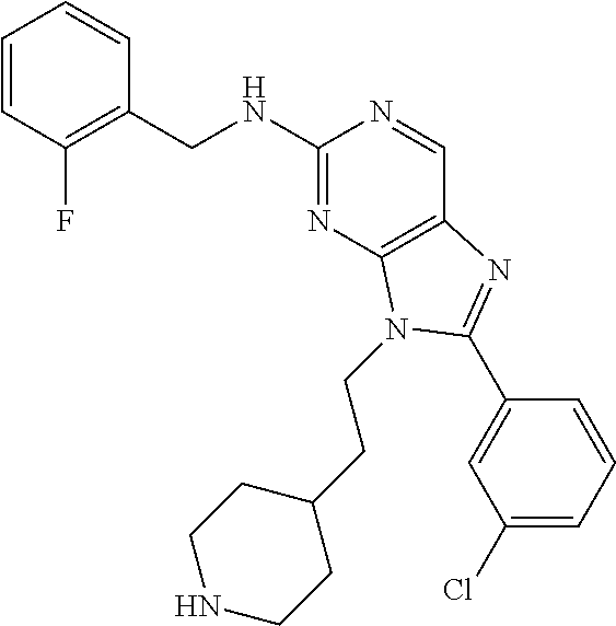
C1=CC(F)=C(CNC2=NC3=C(C=N2)N=C(C2=CC(Cl)=CC=C2)N3CCC2CCNCC2)C=C1
